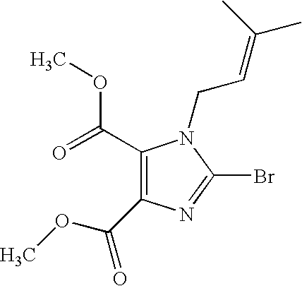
C1(C(=O)OC)=C(C(OC)=O)N=C(Br)N1CC=C(C)C
